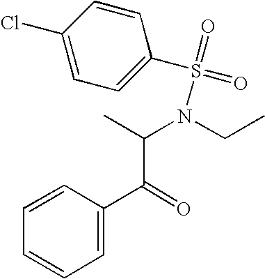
C1=C(Cl)C=CC(S(=O)(=O)N(CC)C(C)C(C2=CC=CC=C2)=O)=C1
